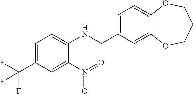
C1=C(C(F)(F)F)C=C(N(=O)=O)C(NCC2=CC=C3C(=C2)OCCCO3)=C1
